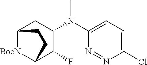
C1(N(C2=CC=C(Cl)N=N2)C)CC2[BocN]C(C1F)CC2
